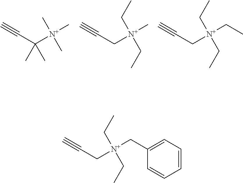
C#CC(C)([N+](C)(C)C)C.C#CC[N+](CC)(CC)C.C#CC[N+](CC)(CC)CC.C#CC[N+](CC)(CC)CC1=CC=CC=C1
